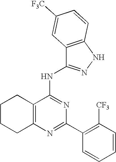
C12=C(N=C(C3=C([CF3])C=CC=C3)N=C1NC1=NNC3=C1C=C([F3C])C=C3)CCCC2
